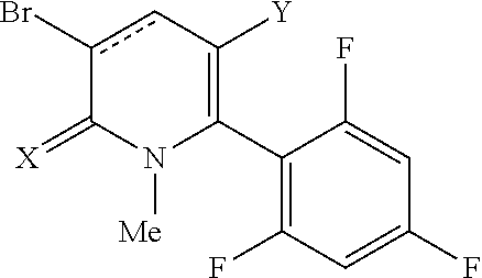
C1(C2=C([Y])cc(Br)C(=[X])N2[Me])=C(F)C=C(F)C=C1F
